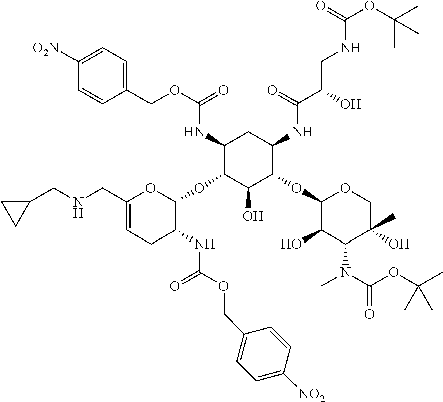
C1(NC(OCC2=CC=C([O2N])C=C2)=O)C(OC2OC(CNCC3CC3)=CCC2NC(OCC2=CC=C([NO2])C=C2)=O)C(O)C(OC2C(O)C(N(C(OC(C)(C)C)=O)C)C(C)(O)CO2)C(NC(C(O)CNC(OC(C)(C)C)=O)=O)C1
